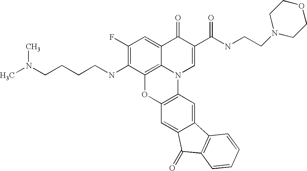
C1(F)=C(NCCCCN(C)C)C2=C3C(=C1)C(=O)C(C(=O)NCCN1CCOCC1)=CN3C1=C(O2)C=C2C(=C1)C1=C(C2=O)C=CC=C1
